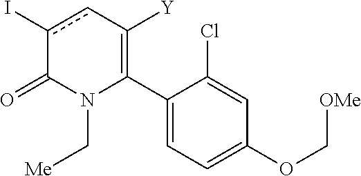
C1(C2=C([Y])cc(I)C(=O)N2C[Me])=CC=C(OC[OMe])C=C1Cl
